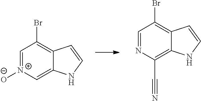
C1=NC(C#N)=C2C(=C1Br)C=CN2.C1=N([O-])C=C2C(=C1Br)C=CN2
